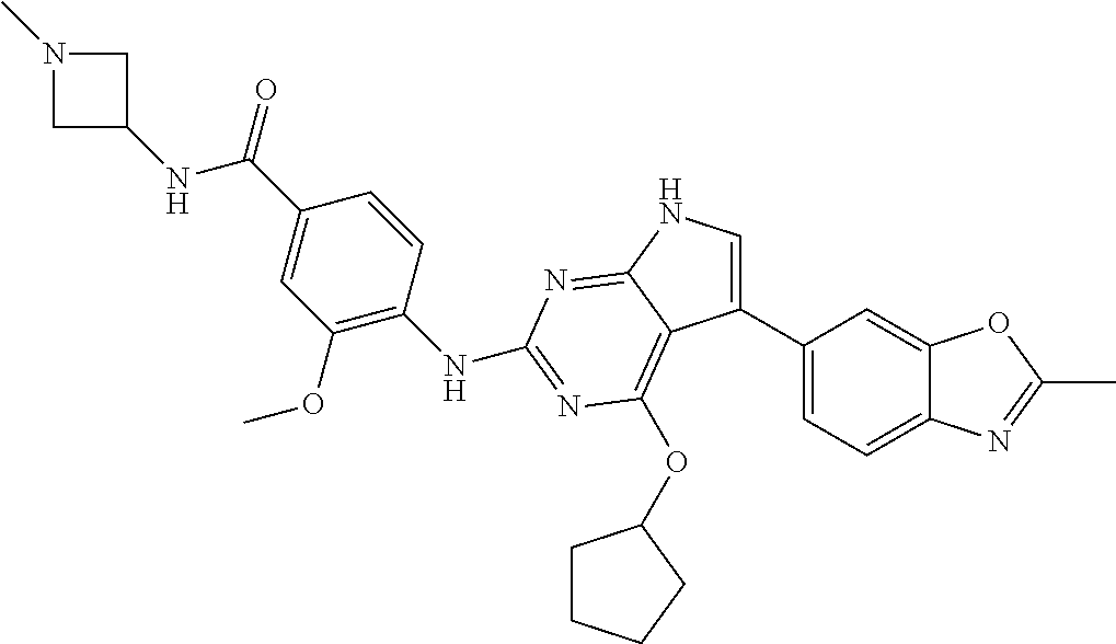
N(C(=O)C1=CC(OC)=C(NC2=NC(OC3CCCC3)=C3C(C4=CC=C5C(=C4)OC(C)=N5)=CNC3=N2)C=C1)C1CN(C)C1
